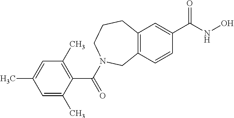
C12=C(C=C(C(=O)NO)C=C1)CCCN(C(=O)C1=C(C)C=C(C)C=C1C)C2
